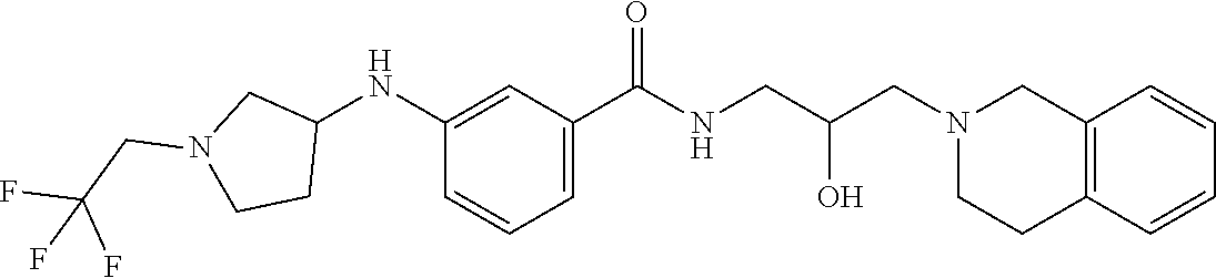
C1(NC2CN(CC(F)(F)F)CC2)=CC(C(NCC(CN2CCC3=C(C2)C=CC=C3)O)=O)=CC=C1
